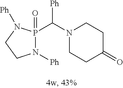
N1([Ph])P(=O)(C(N2CCC(=O)CC2)[Ph])N([Ph])CC1
